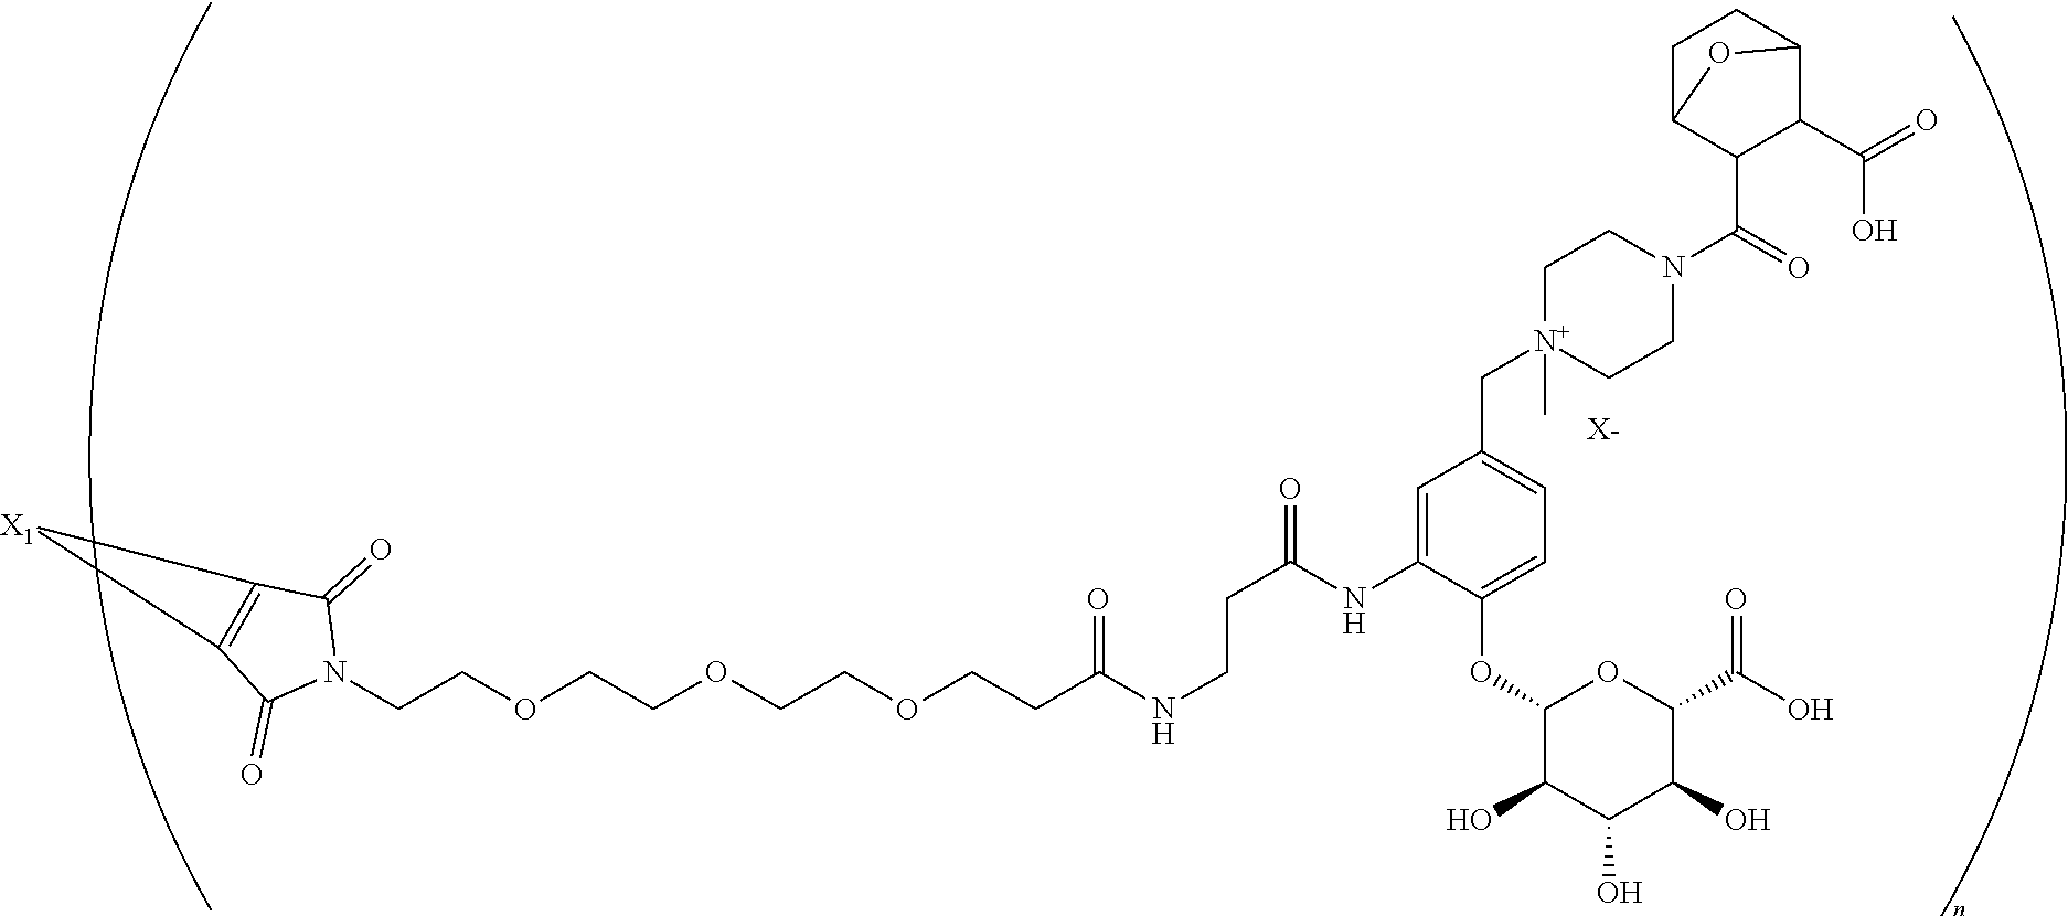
C(COCCOCCOCCC(NCCC(=O)NC1=CC(C[N+]2(C)CCN(C(=O)C3C(C(=O)O)C4CCC3O4)CC2)=CC=C1OC1C(O)C(O)C(O)C(C(O)=O)O1)=O)N1C(=O)C2=C(C1=O)[X1]2.[X-]
